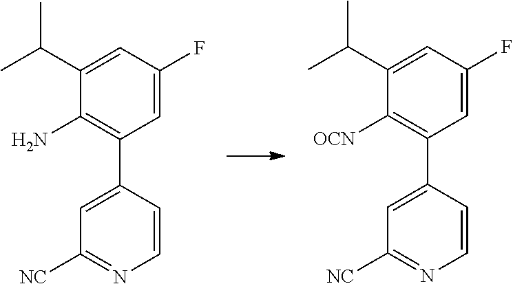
C1=C(F)C=C(C(C)C)C(N)=C1C1=CC([NC])=NC=C1.C1=C(F)C=C(C(C)C)C([OCN])=C1C1=CC([NC])=NC=C1
